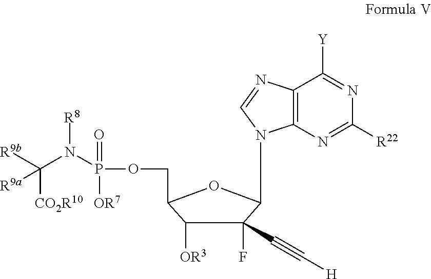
N1=C([Y])C2=C(N=C1[R22])N(C1C(F)(C#C[H])C([OR3])C(COP(=O)([OR7])N(C([R9b])([CO2R10])[R9a])[R8])O1)C=N2
